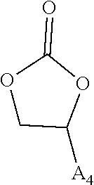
O1CC([A4])OC1=O
